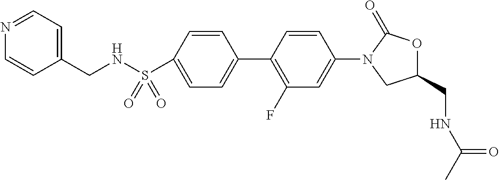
S(C1=CC=C(C2=C(F)C=C(N3CC(CNC(C)=O)OC3=O)C=C2)C=C1)(NCC1=CC=NC=C1)(=O)=O
